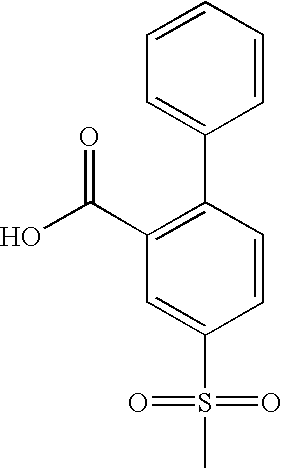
C1(C(O)=O)=C(C2=CC=CC=C2)C=CC(S(=O)(=O)C)=C1
